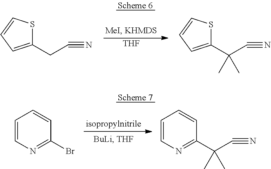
[THF].C1(CC#N)=CC=CS1.C1(C(C#N)(C)C)=CC=CS1.C1=CN=C(Br)C=C1.C1=CN=C(C(C#N)(C)C)C=C1
